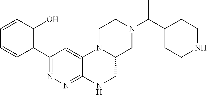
N1(C(C2CCNCC2)C)CC2N(CC1)C1=CC(C3=C(O)C=CC=C3)=NN=C1NC2
